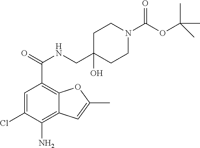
C1=C(Cl)C(N)=C2C(=C1C(NCC1(O)CCN(C(OC(C)(C)C)=O)CC1)=O)OC(C)=C2
